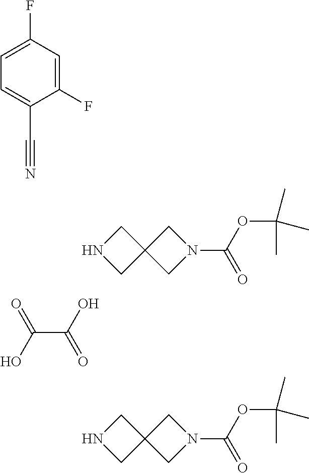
N1(C(OC(C)(C)C)=O)CC2(C1)CNC2.N1(C(OC(C)(C)C)=O)CC2(C1)CNC2.C(C(O)=O)(O)=O.C1(F)=CC(F)=CC=C1C#N
